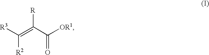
[R3]C(=C(C([OR1])=O)[R])[R2]
